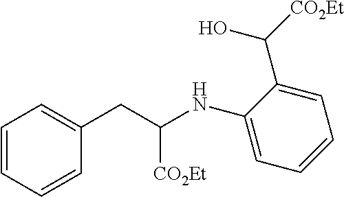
C1=CC=CC(CC([CO2Et])NC2=CC=CC=C2C([CO2Et])O)=C1
